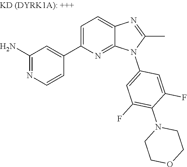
C1(C2=CC=C3N=C(C)N(C4=CC(F)=C(N5CCOCC5)C(F)=C4)C3=N2)=CC(N)=NC=C1
